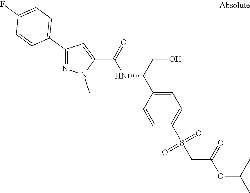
C1(C2=CC=C(F)C=C2)=NN(C)C(C(NC(CO)C2=CC=C(S(CC(=O)OC(C)C)(=O)=O)C=C2)=O)=C1
